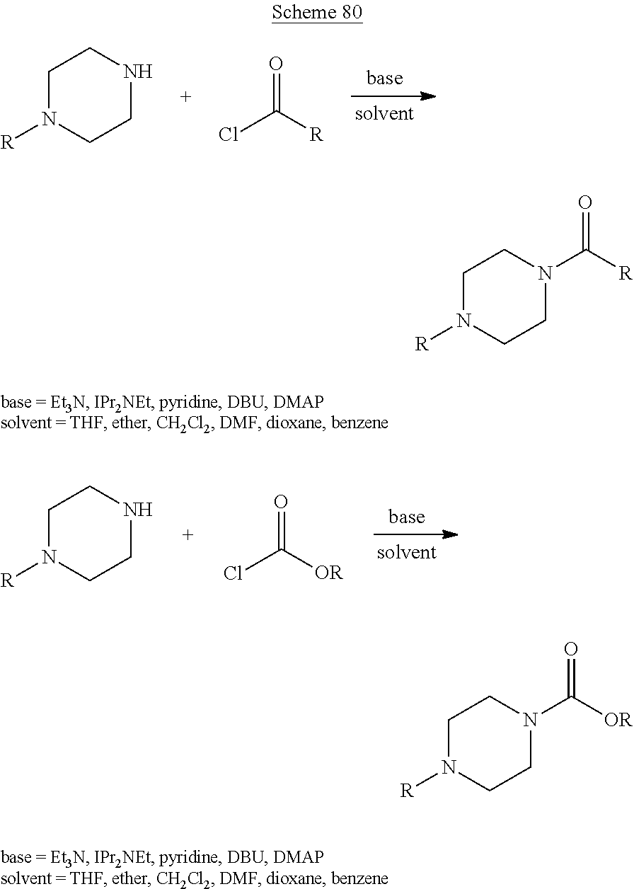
C1N([R])CCNC1.O=C([R])Cl.C1N([R])CCNC1.O=C([OR])Cl.C1N([R])CCN(C([R])=O)C1.C1N([R])CCN(C([OR])=O)C1
